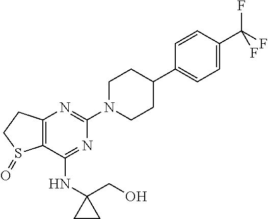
C12=C(C(NC3(CO)CC3)=NC(N3CCC(C4=CC=C(C(F)(F)F)C=C4)CC3)=N1)S(=O)CC2
